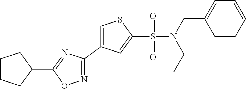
C(N(S(C1=CC(C2=NOC(C3CCCC3)=N2)=CS1)(=O)=O)CC1=CC=CC=C1)C
